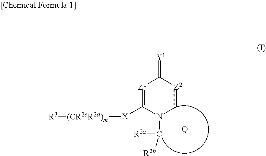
[Z1]1=C([X][(CR2cR2d)m][R3])N(C([R2a])[R2b])c[Z2]C1=[Y1].[Q]
